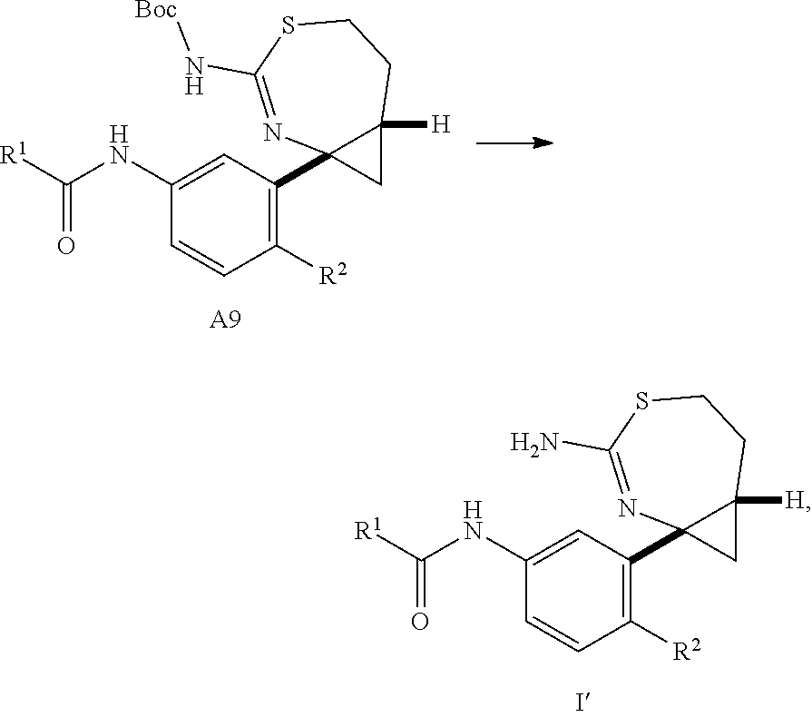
[R1]C(NC1=CC(C23CC2([H])CCSC(N[Boc])=N3)=C([R2])C=C1)=O.[A9].[R1]C(NC1=CC(C23CC2([H])CCSC(N)=N3)=C([R2])C=C1)=O
